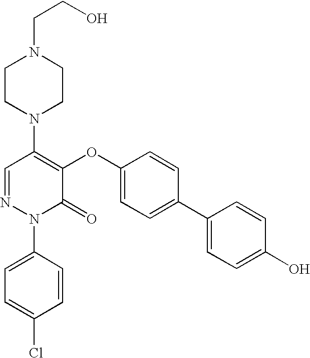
N1(C2=C(OC3=CC=C(C4=CC=C(O)C=C4)C=C3)C(=O)N(C3=CC=C(Cl)C=C3)N=C2)CCN(CCO)CC1
